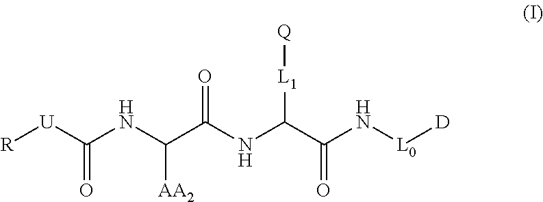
[R][U]C(NC(C(NC(C(N[L0][D])=O)[L1][Q])=O)[AA2])=O
